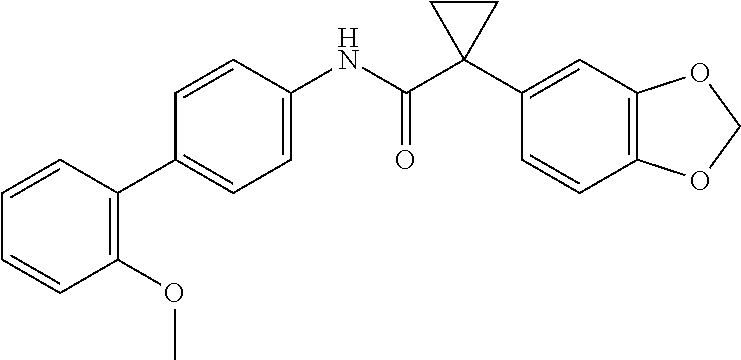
C1=C(NC(C2(C3=CC4=C(C=C3)OCO4)CC2)=O)C=CC(C2=C(OC)C=CC=C2)=C1
